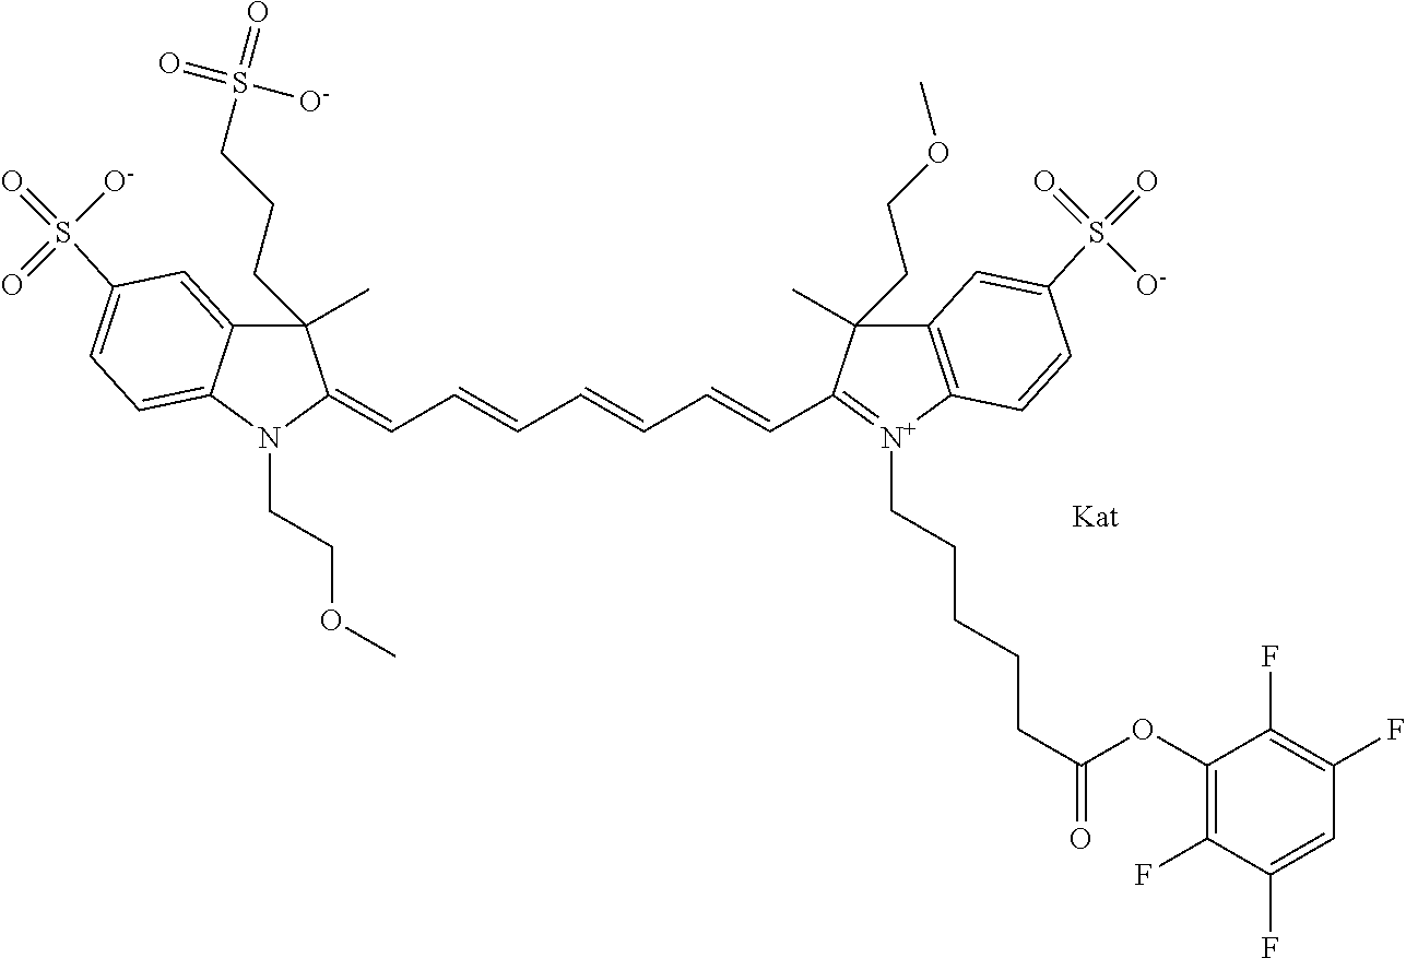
C1(C)(CCCS(=O)(=O)[O-])C2=CC(S(=O)([O-])=O)=CC=C2N(CCOC)C1=CC=CC=CC=CC1=[N+](CCCCCC(=O)OC2=C(F)C(F)=CC(F)=C2F)C2=C(C1(C)CCOC)C=C(S(=O)(=O)[O-])C=C2
